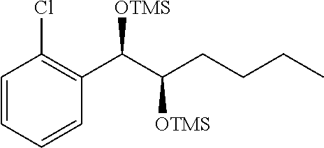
C1=CC=CC(C(C(CCCC)[OTMS])[OTMS])=C1Cl
